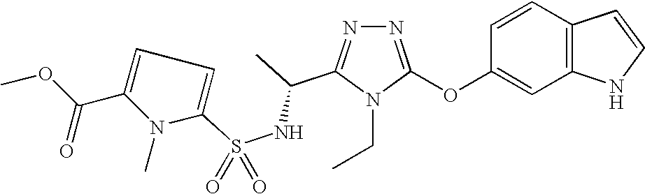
N1=C(OC2=CC3=C(C=C2)C=CN3)N(CC)C(C(NS(=O)(=O)C2=CC=C(C(OC)=O)N2C)C)=N1
